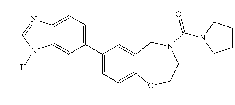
C12=CC(C3=CC(C)=C4C(=C3)CN(C(=O)N3C(C)CCC3)CCO4)=CC=C1N=C(C)N2[H]
